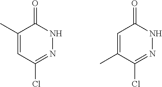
C1(C)=CC(Cl)=NNC1=O.C1=C(C)C(Cl)=NNC1=O
